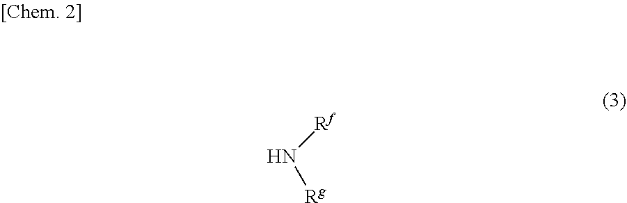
N([Rf])[Rg]
